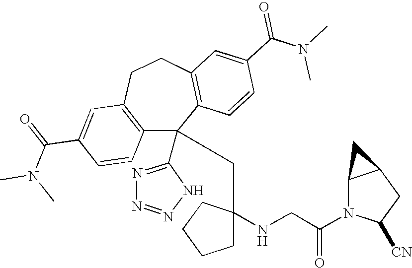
C1(C(=O)N(C)C)=CC2=C(C=C1)C(C1=NN=NN1)(CC1(NCC(N3C([CN])CC4C3C4)=O)CCCC1)C1=C(CC2)C=C(C(N(C)C)=O)C=C1
